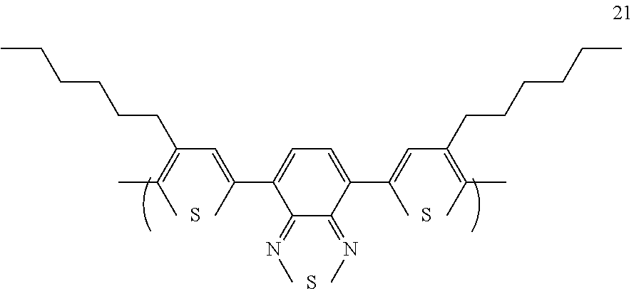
CC(=C(C=C(C)C1=CC=C(C(C)=CC(=C(C)C)CCCCCC)C(=NC)C1=NC)CCCCCC)C.S.S.S
